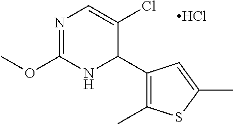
N1=C(OC)NC(C2=C(C)SC(C)=C2)C(Cl)=C1.Cl
